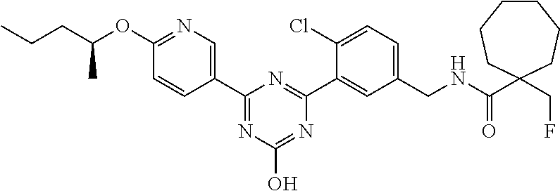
C1(CNC(C2(CF)CCCCCC2)=O)=CC=C(Cl)C(C2=NC(C3=CN=C(OC(CCC)C)C=C3)=NC(O)=N2)=C1
